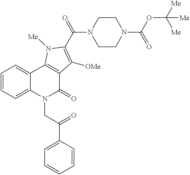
C1=CC=C2C(=C1)C1=C(C(=O)N2CC(C2=CC=CC=C2)=O)C([OMe])=C(C(=O)N2CCN(C(OC([Me])([Me])[Me])=O)CC2)N1[Me]
